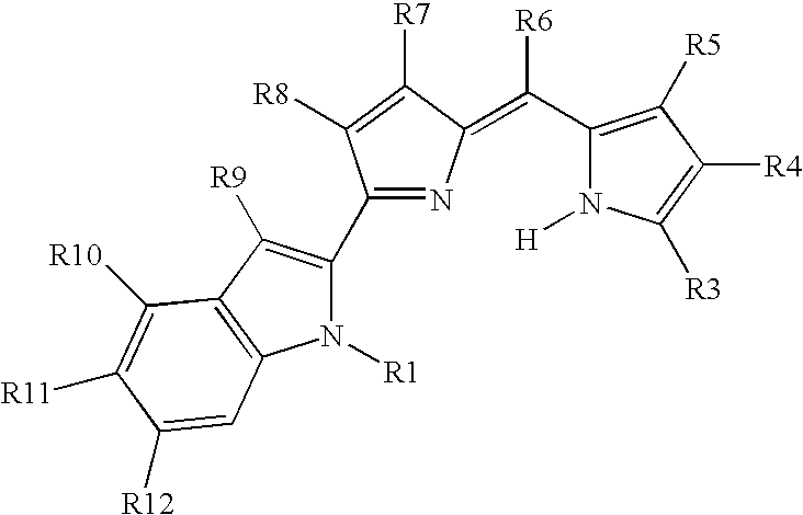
N1([R1])C(C2=NC(=C(C3=C([R5])C([R4])=C([R3])N3[H])[R6])C([R7])=C2[R8])=C([R9])C2=C1C=C([R12])C([R11])=C2[R10]
